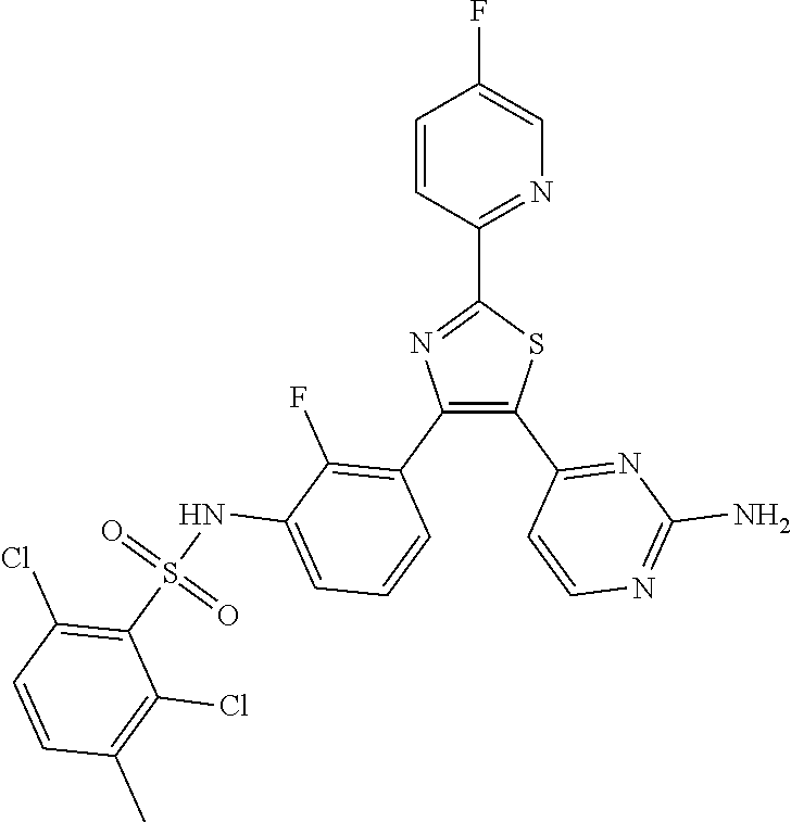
C1(C2=NC=C(F)C=C2)=NC(C2=C(F)C(NS(C3=C(Cl)C=CC(C)=C3Cl)(=O)=O)=CC=C2)=C(C2=NC(N)=NC=C2)S1
